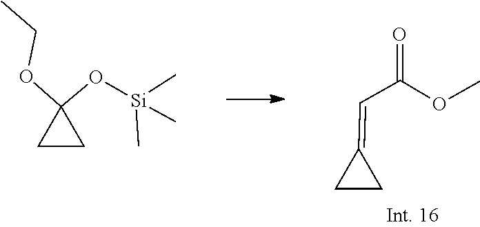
O(C1(O[Si](C)(C)C)CC1)CC.C(=C1CC1)C(=O)OC
